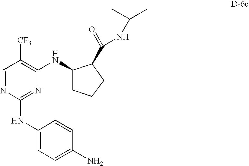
C1=NC(NC2=CC=C(N)C=C2)=NC(NC2CCCC2C(=O)NC(C)C)=C1[CF3]
